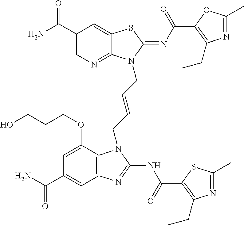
C1(C(N)=O)=CN=C2C(=C1)SC(=NC(=O)C1=C(CC)N=C(C)O1)N2CC=CCN1C2=C(C=C(C(N)=O)C=C2OCCCO)N=C1NC(=O)C1=C(CC)N=C(C)S1
